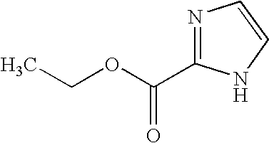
N1=C(C(OCC)=O)NC=C1
